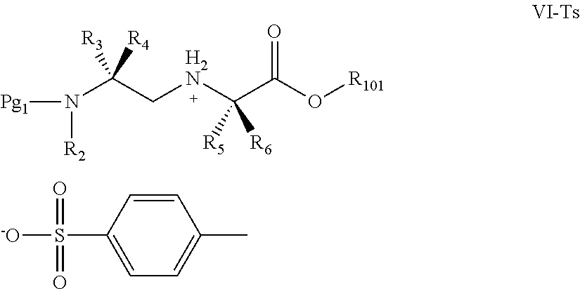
[Pg1]N([R2])C(C[H2N]C(C(O[R101])=O)([R5])[R6])([R3])[R4].C1(C)=CC=C(S([-O])(=O)=O)C=C1
